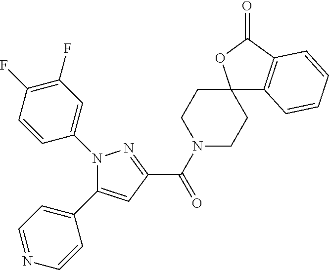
C1(C(N2CCC3(CC2)C2=C(C(=O)O3)C=CC=C2)=O)=NN(C2=CC(F)=C(F)C=C2)C(C2=CC=NC=C2)=C1
